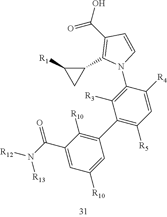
C1([R5])=C(C2=C([R10])C(C(N([R13])[R12])=O)=CC([R10])=C2)C([R3])=C(N2C=CC(C(O)=O)=C2C2C([R1])C2)C([R4])=C1
